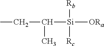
CCC(C)[Si]([ORa])([Rc])[Rb]
